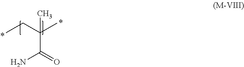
O=C(N)C(C)(CC)C
